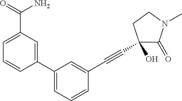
C1=C(C(=O)N)C=C(C2=CC=CC(C#CC3(O)C(=O)N(C)CC3)=C2)C=C1
